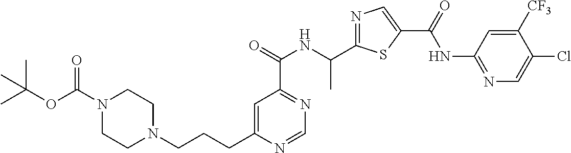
C(CCN1CCN(C(OC(C)(C)C)=O)CC1)C1=CC(C(=O)NC(C2=NC=C(C(NC3=NC=C(Cl)C([CF3])=C3)=O)S2)C)=NC=N1
